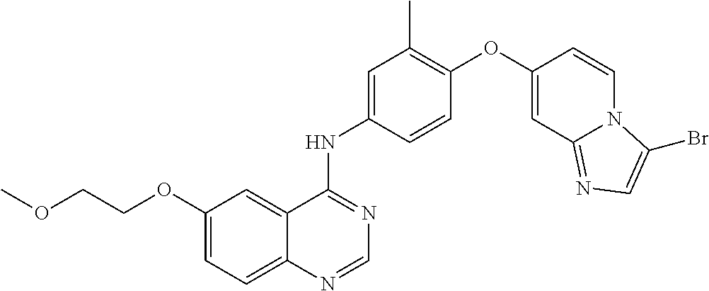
C12=CC=C(OCCOC)C=C1C(NC1=CC(C)=C(OC3=CC4=NC=C(Br)N4C=C3)C=C1)=NC=N2
